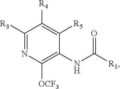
C1([R3])=NC([OCF3])=C(NC([R1])=O)C([R5])=C1[R4]
